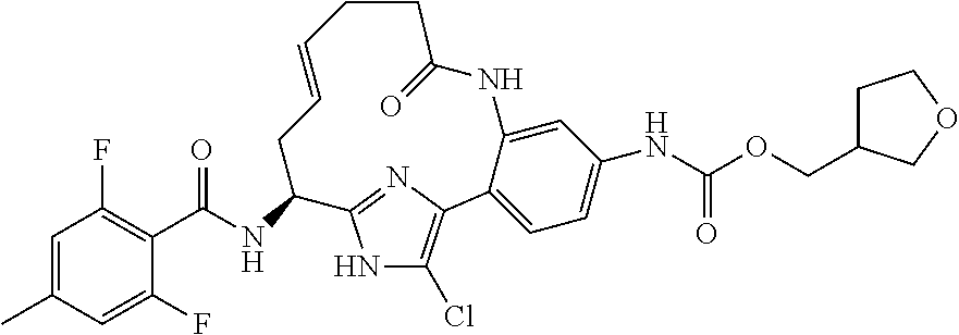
C1=C(C)C=C(F)C(C(NC2CC=CCCC(=O)NC3=CC(NC(OCC4CCOC4)=O)=CC=C3C3=C(Cl)NC2=N3)=O)=C1F
